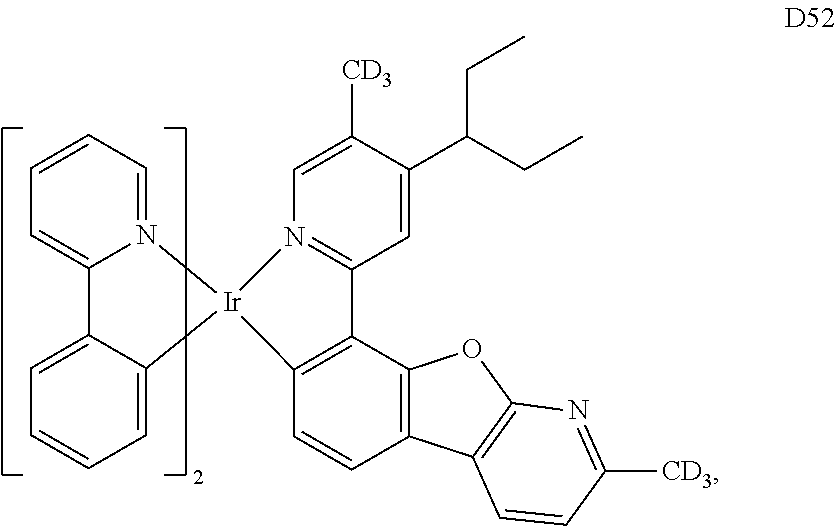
N12=CC=CC=C1C1=CC=CC=C1[Ir]21C2=C(C3=C(C=C2)C2=C(O3)N=C([CD3])C=C2)C2=N1C=C([CD3])C(C(CC)CC)=C2
